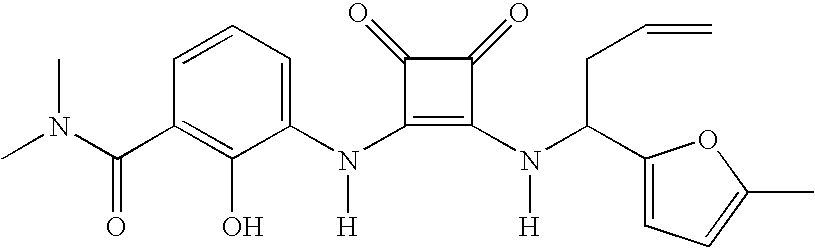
C(C1=C(O)C(N(C2=C(N(C(C3=CC=C(C)O3)CC=C)[H])C(=O)C2=O)[H])=CC=C1)(=O)N(C)C
